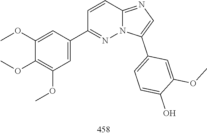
O(C)C1=CC(C2=CN=C3C=CC(C4=CC(OC)=C(OC)C(OC)=C4)=NN23)=CC=C1O
